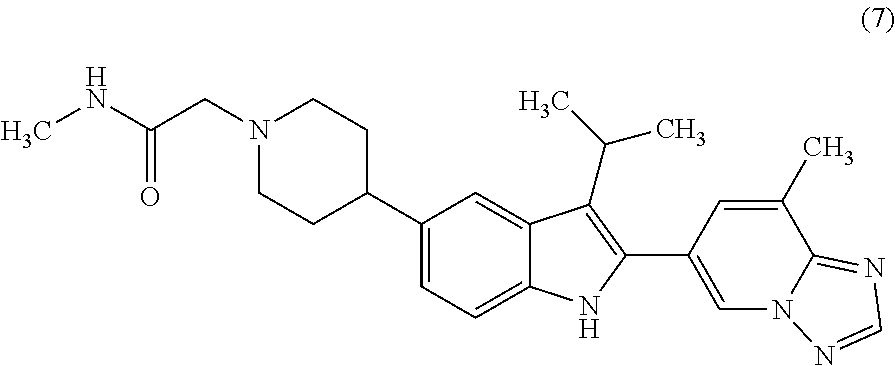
C1(C2CCN(CC(NC)=O)CC2)=CC=C2C(=C1)C(C(C)C)=C(C1=CN3C(=NC=N3)C(C)=C1)N2
